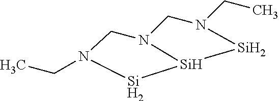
[Si]1[Si]2N(CN1CC)CN(CC)[Si]2
